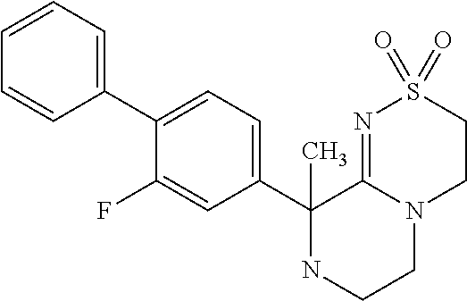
C1(C2=CC=CC=C2)=CC=C(C2(C)NCCN3C2=NS(=O)(=O)CC3)C=C1F
